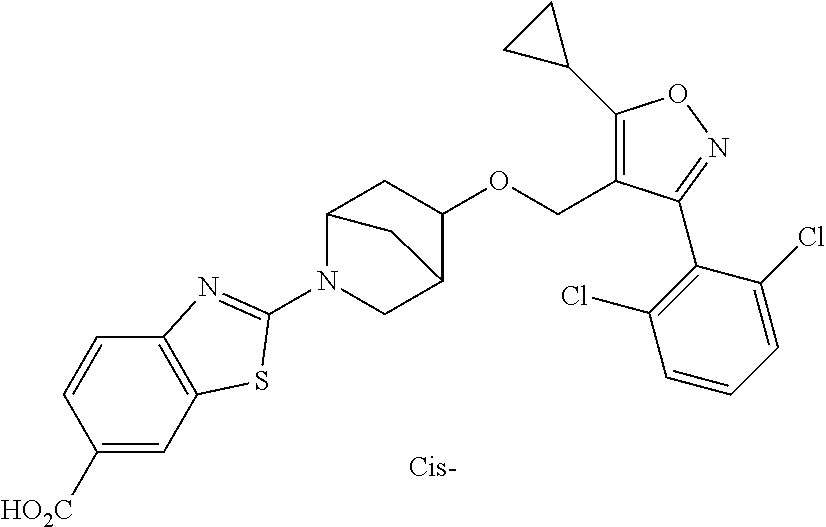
C1([HO2C])=CC2=C(C=C1)N=C(N1CC3C(OCC4=C(C5CC5)ON=C4C4=C(Cl)C=CC=C4Cl)CC1C3)S2
